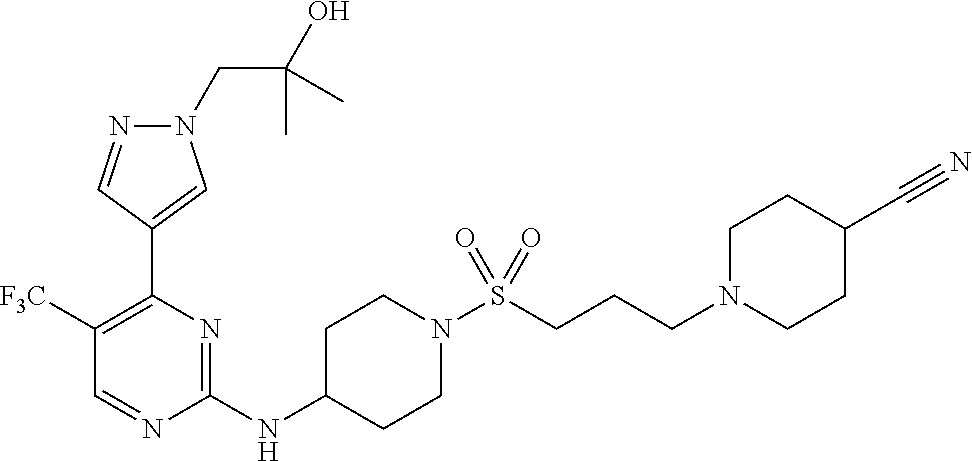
N1(CC(O)(C)C)N=CC(C2=C([F3C])C=NC(NC3CCN(S(=O)(=O)CCCN4CCC(C#N)CC4)CC3)=N2)=C1
